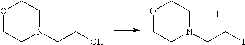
N1(CCI)CCOCC1.I.N1(CCO)CCOCC1
